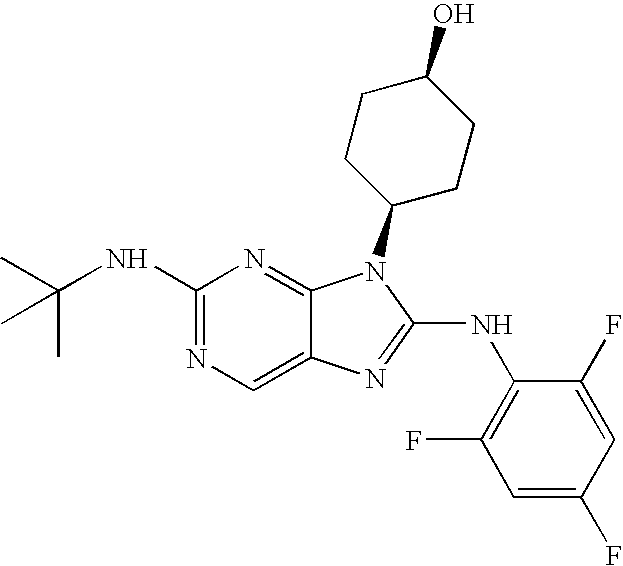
N1=C(NC(C)(C)C)N=C2C(=C1)N=C(NC1=C(F)C=C(F)C=C1F)N2C1CCC(O)CC1
